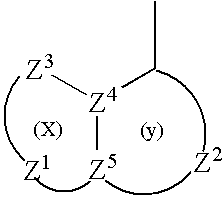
[Z3][Z4](CC)[Z5].[Z1]
